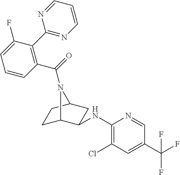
C1C2C(NC3=C(Cl)C=C(C(F)(F)F)C=N3)CC(C1)N2C(=O)C1=C(C2=NC=CC=N2)C(F)=CC=C1
